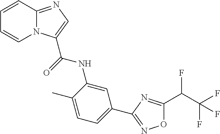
N12C(=NC=C1C(=O)NC1=CC(C3=NOC(C(C(F)(F)F)F)=N3)=CC=C1C)C=CC=C2
